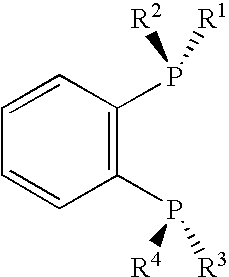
C1(P([R2])[R1])=C(P([R4])[R3])C=CC=C1
